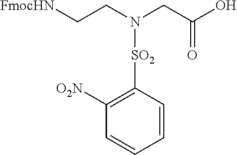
C1=CC([O2N])=C([SO2]N(CC(O)=O)CC[FmocHN])C=C1
